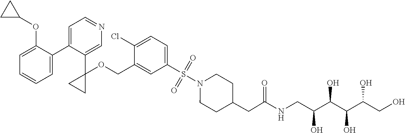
C1=C(C2=CC=NC=C2C2(OCC3=CC(S(=O)(=O)N4CCC(CC(NCC(C(C(C(CO)O)O)O)O)=O)CC4)=CC=C3Cl)CC2)C(OC2CC2)=CC=C1
